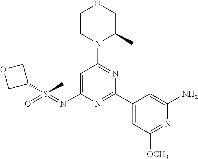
C1CN(C2=NC(C3=CC([OCH3])=NC(N)=C3)=NC(N=S(=O)(C3COC3)C)=C2)C(C)CO1
